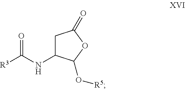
N(C1CC(=O)OC1O[R5])C([R3])=O
